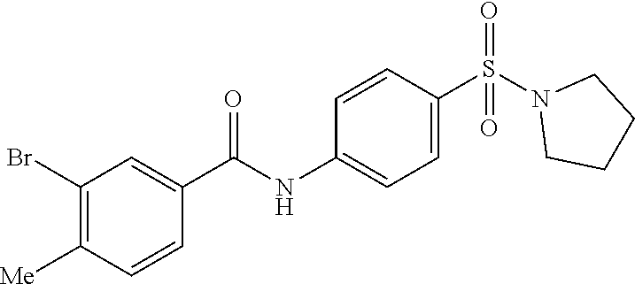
C1(Br)=C([Me])C=CC(C(NC2=CC=C(S(N3CCCC3)(=O)=O)C=C2)=O)=C1
